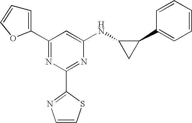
C1(C2=CC=CO2)=NC(C2=NC=CS2)=NC(NC2CC2C2=CC=CC=C2)=C1
